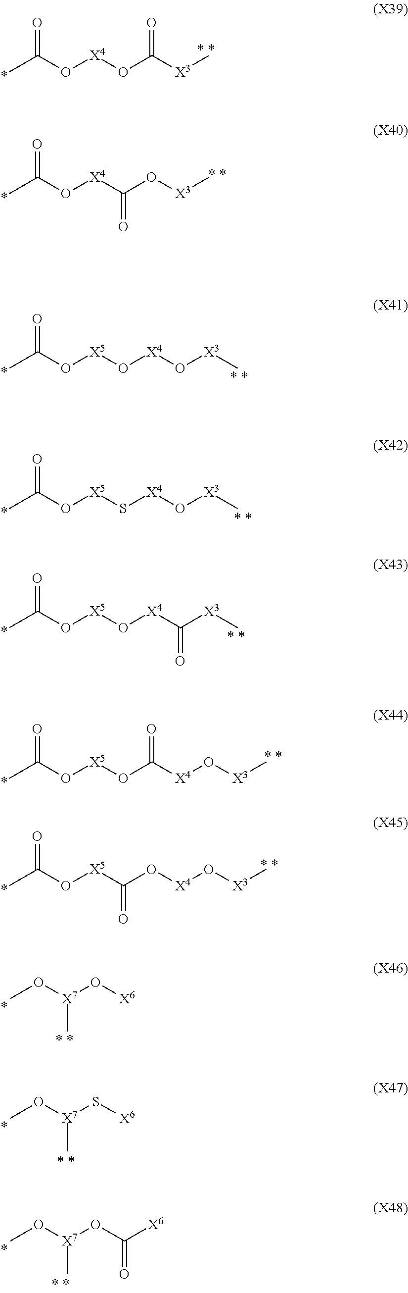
O([X4]OC([X3]C)=O)C(C)=O.O([X5]O[X4]O[X3]C)C(C)=O.O([X4]C(O[X3]C)=O)C(C)=O.O([X5]S[X4]O[X3]C)C(C)=O.O([X5]O[X4]C([X3]C)=O)C(C)=O.O([X5]OC([X4]O[X3]C)=O)C(C)=O.O([X5]C(O[X4]O[X3]C)=O)C(C)=O.CO[X7](O[X6])C.CO[X7](S[X6])C.CO[X7](OC([X6])=O)C
